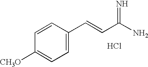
C1=C(C=CC(N)=N)C=CC([CH3O])=C1.Cl
